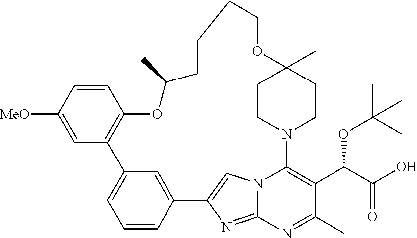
C1=CC([MeO])=CC2=C1OC(C)CCCCOC1(C)CCN(C3=C(C(C(O)=O)OC(C)(C)C)C(C)=NC4=NC(=CN43)C3=CC2=CC=C3)CC1
